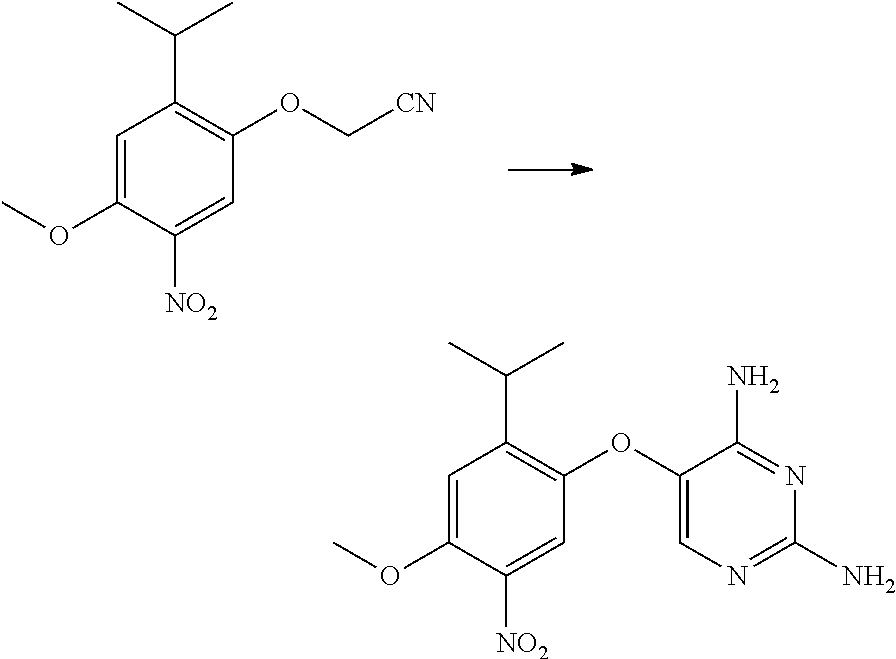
C1(OC)=CC(C(C)C)=C(OC[CN])C=C1[NO2].C1(OC)=CC(C(C)C)=C(OC2=CN=C(N)N=C2N)C=C1[NO2]
